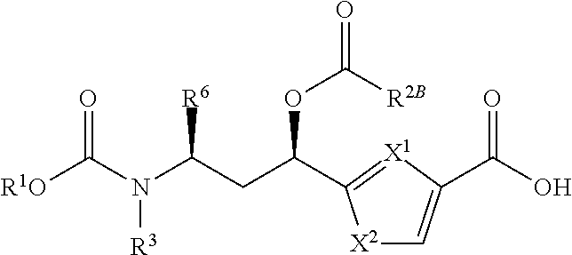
[R1O]C(N([R3])C(CC(OC(=O)[R2B])C1=[X1]C(C(O)=O)=C[X2]1)[R6])=O
